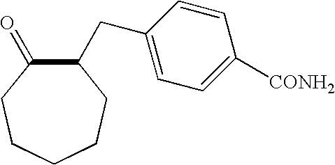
C1(CC2=CC=C([CONH2])C=C2)C(=O)CCCCC1
